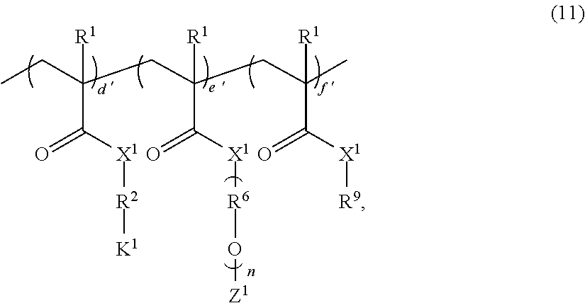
CCC(CC(CC(C)([R1])C([X1][R9])=O)([R1])C([X1][R6]O[Z1])=O)([R1])C([X1][R2][K1])=O
